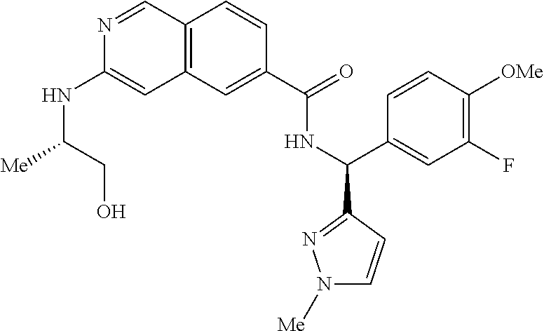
N1=CC2=C(C=C1NC([Me])CO)C=C(C(=O)NC(C1=CC(F)=C([OMe])C=C1)C1=NN([Me])C=C1)C=C2
